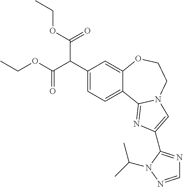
C1(C(C(OCC)=O)C(OCC)=O)=CC=C2C(=C1)OCCN1C2=NC(C2=NC=NN2C(C)C)=C1
